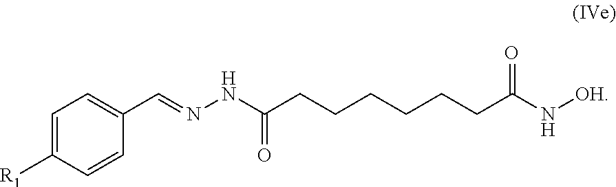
C1(C=NNC(CCCCCCC(N[OH])=O)=O)=CC=C([R1])C=C1
